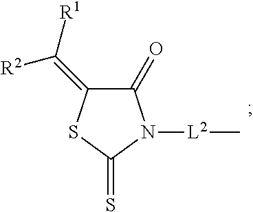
C1(=O)C(=C([R1])[R2])SC(=S)N1[L2]C
